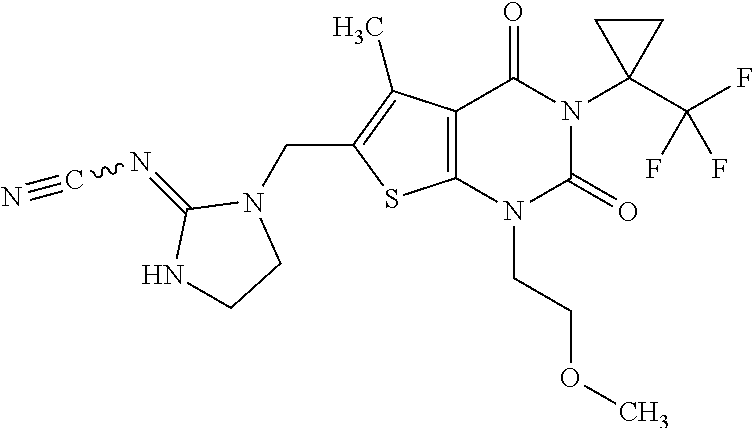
C12=C(N(CCOC)C(=O)N(C3(C(F)(F)F)CC3)C1=O)SC(CN1C(=NC#N)NCC1)=C2C
